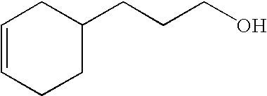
C1=CCCC(CCCO)C1
